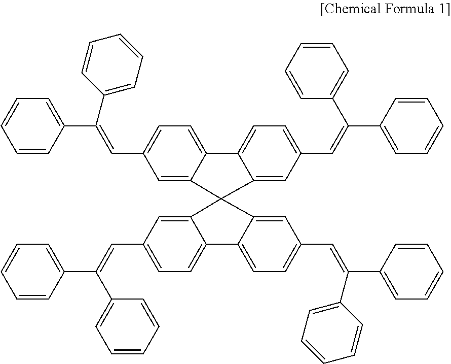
C1=C(C(C2=CC=CC=C2)=CC2=CC=C3C(=C2)C2(C4=CC(C=C(C5=CC=CC=C5)C5=CC=CC=C5)=CC=C34)C3=CC(C=C(C4=CC=CC=C4)C4=CC=CC=C4)=CC=C3C3=CC=C(C=C(C4=CC=CC=C4)C4=CC=CC=C4)C=C32)C=CC=C1
